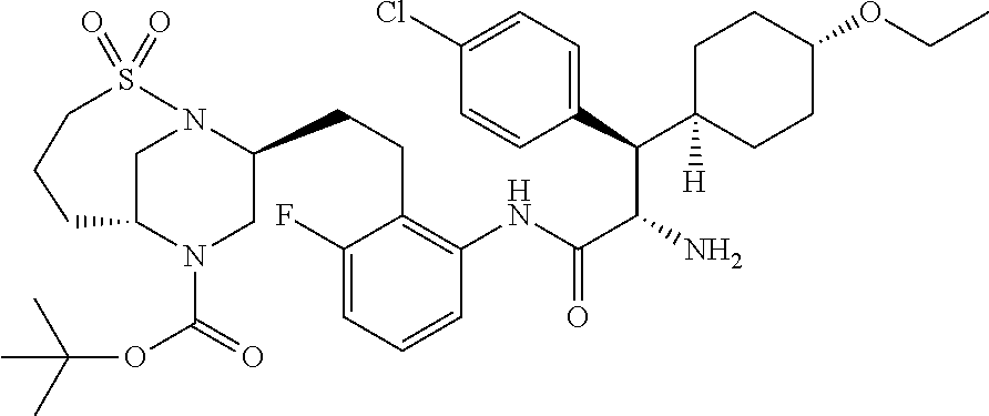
C1(F)=CC=CC(NC(C(N)C(C2([H])CCC(OCC)CC2)C2=CC=C(Cl)C=C2)=O)=C1CCC1CN(C(=O)OC(C)(C)C)C2CN1S(=O)(=O)CCC2
